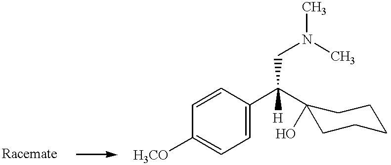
C1=C(C(C2(O)CCCCC2)([H])CN(C)C)C=CC([H3CO])=C1
